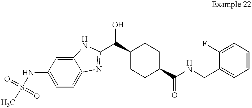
C1(NS(C)(=O)=O)=CC=C2C(=C1)NC(C(C1CCC(C(NCC3=CC=CC=C3F)=O)CC1)O)=N2
